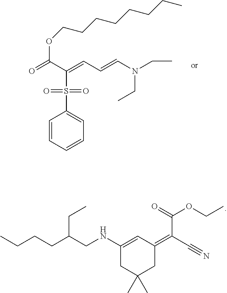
C1=CC=CC=C1S(C(C(=O)OCCCCCCCC)=CC=CN(CC)CC)(=O)=O.CCCCC(CNC1=CC(=C(C#N)C(=O)OCC)CC(C)(C)C1)CC
